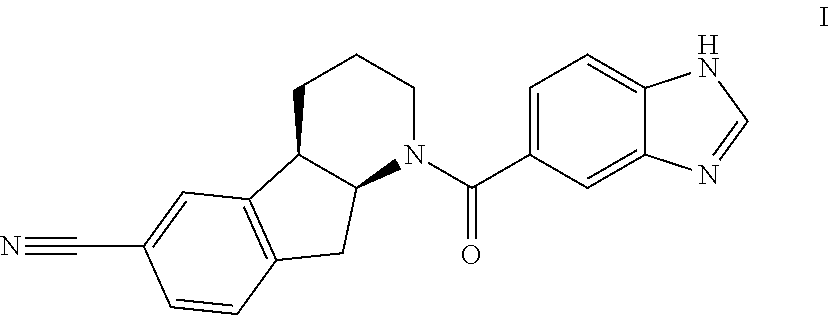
C1=C(C(N2C3C(CCC2)C2=C(C3)C=CC(C#N)=C2)=O)C=C2C(=C1)NC=N2
